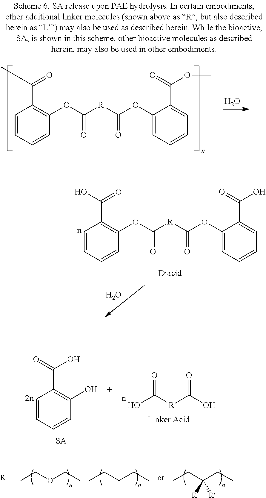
C1=CC=CC(O)=C1C(=O)O.OC([R]C(O)=O)=O.CCOCC.CCCCC.CCC(CC)([R])[R].C1=CC=CC(OC([R]C(OC2=CC=CC=C2C(=O)OC)=O)=O)=C1C(C)=O.O.O.C1=CC=CC(OC([R]C(OC2=CC=CC=C2C(=O)O)=O)=O)=C1C(=O)O
